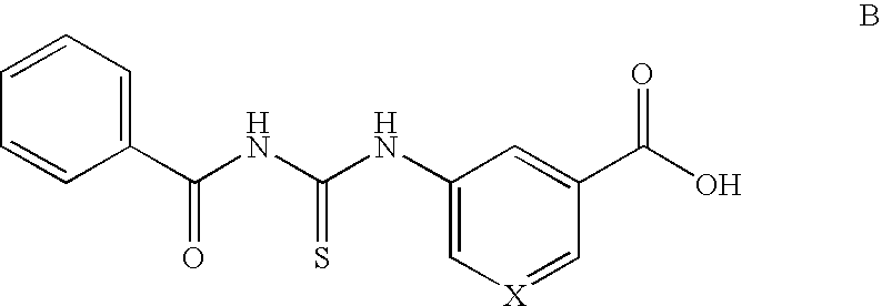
N(C(NC1=C[X]=CC(C(O)=O)=C1)=S)C(C1=CC=CC=C1)=O
